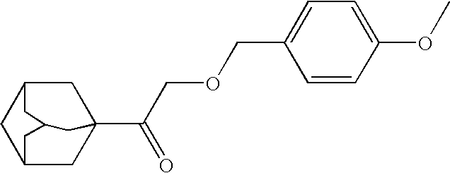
C12CC3(C(COCC4=CC=C(OC)C=C4)=O)CC(C1)CC(C2)C3
